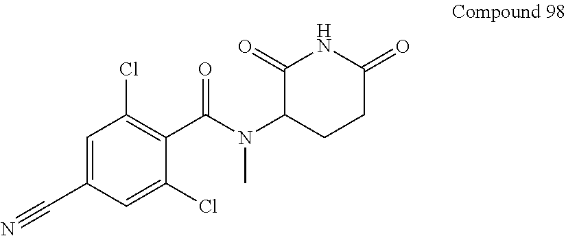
C1C(=O)NC(=O)C(N(C(C2=C(Cl)C=C(C#N)C=C2Cl)=O)C)C1
